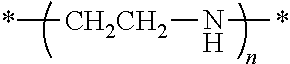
*[CH2CH2]N*
